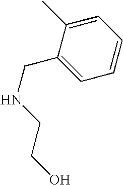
C1=CC=C(C)C(CNCCO)=C1
